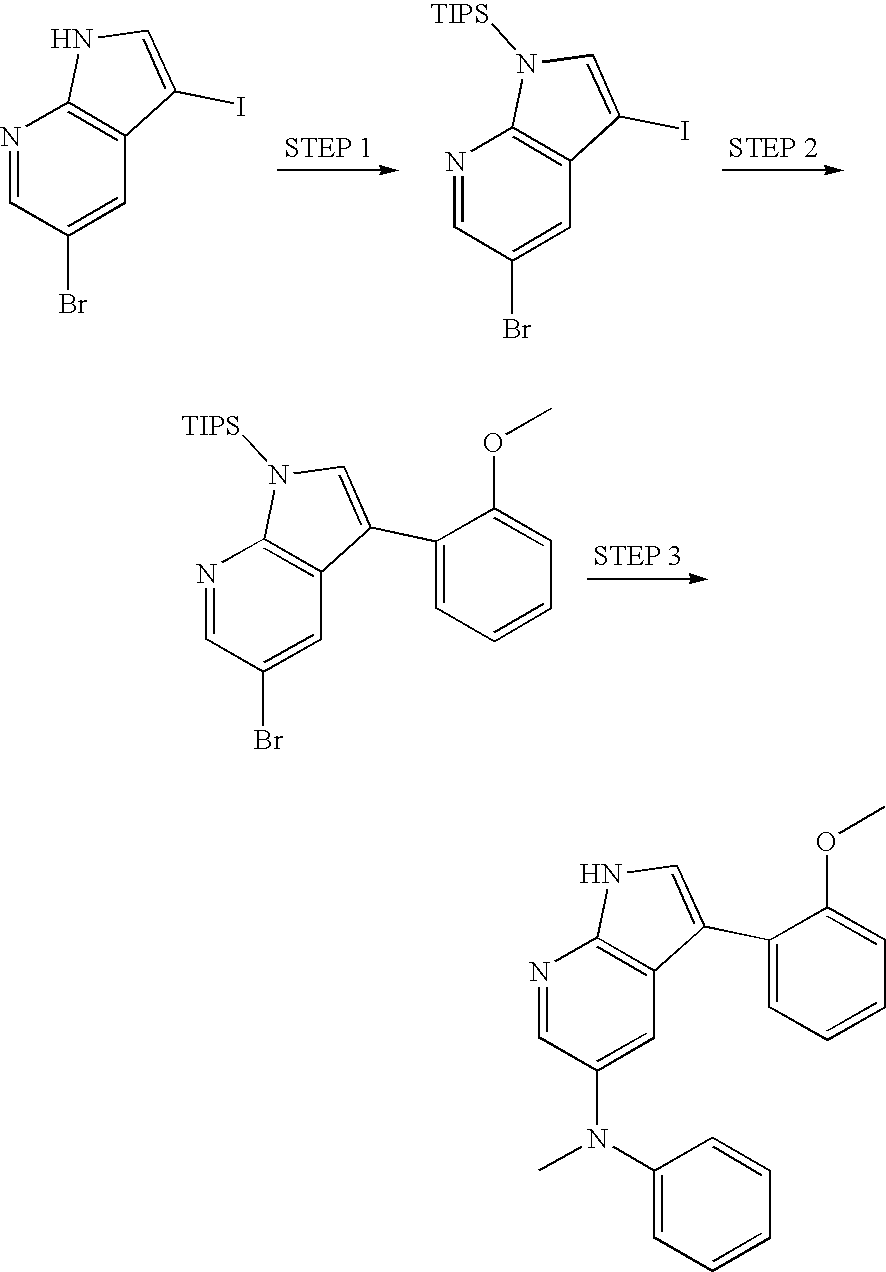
N1=CC(Br)=CC2=C1NC=C2I.N1=CC(Br)=CC2=C1N([TIPS])C=C2I.N1=CC(Br)=CC2=C1N([TIPS])C=C2C1=CC=CC=C1OC.N1=CC(N(C2=CC=CC=C2)C)=CC2=C1NC=C2C1=CC=CC=C1OC
